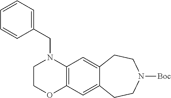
C12=C(C=C3C(=C1)CCN([Boc])CC3)N(CC1=CC=CC=C1)CCO2
